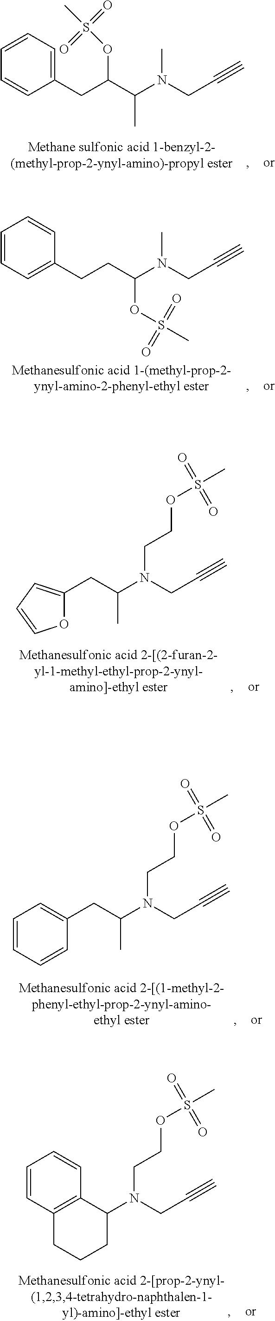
C1=CC=C(CC(C(N(C)CC#C)C)OS(=O)(=O)C)C=C1.C1=CC=C(CCC(N(C)CC#C)OS(=O)(=O)C)C=C1.C1(CC(N(CCOS(=O)(=O)C)CC#C)C)=CC=CO1.C1(CC(N(CCOS(=O)(=O)C)CC#C)C)=CC=CC=C1.C1(N(CCOS(=O)(=O)C)CC#C)C2=C(CCC1)C=CC=C2
